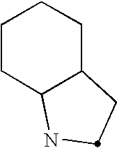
C1CC2C(CC1)CCN2
